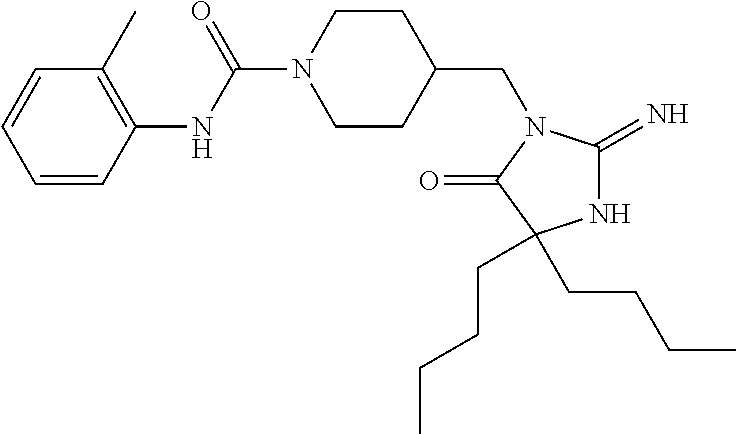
C1=CC(NC(N2CCC(CN3C(=N)NC(CCCC)(CCCC)C3=O)CC2)=O)=C(C)C=C1
